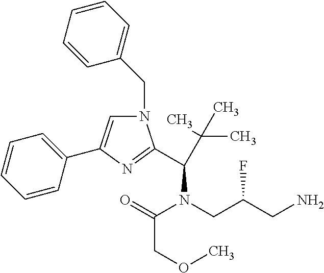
N1(CC2=CC=CC=C2)C=C(C2=CC=CC=C2)N=C1C(C(C)(C)C)N(CC(CN)F)C(=O)COC
